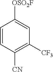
C1=CC([CN])=C([CF3])C=C1[OSO2F]
